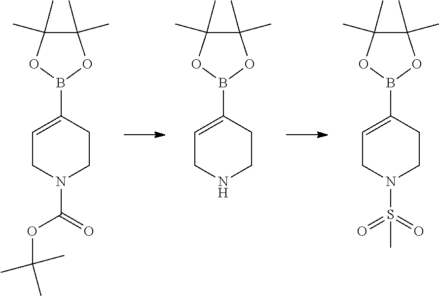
C1=C(B2OC(C)(C)C(C)(C)O2)CCN(C(=O)OC(C)(C)C)C1.C1=C(B2OC(C)(C)C(C)(C)O2)CCNC1.C1=C(B2OC(C)(C)C(C)(C)O2)CCN(S(C)(=O)=O)C1
